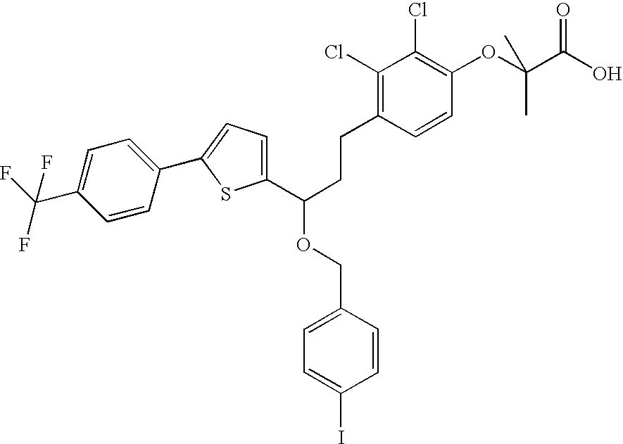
C1(C(CCC2=C(Cl)C(Cl)=C(OC(C)(C(=O)O)C)C=C2)OCC2=CC=C(I)C=C2)=CC=C(C2=CC=C(C(F)(F)F)C=C2)S1
